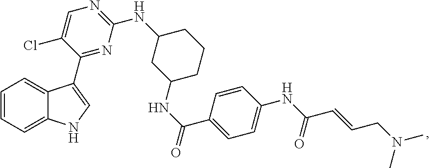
C1=CC=C2C(=C1)C(C1=NC(NC3CC(NC(C4=CC=C(NC(C=CCN(C)C)=O)C=C4)=O)CCC3)=NC=C1Cl)=CN2
